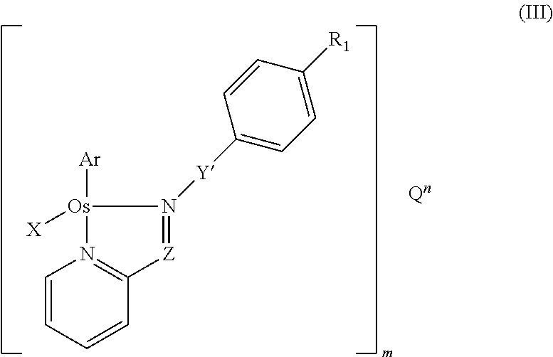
[Os]1([X])([Ar])N2=C([Z]=N1[Y]C1=CC=C([R1])C=C1)C=CC=C2
